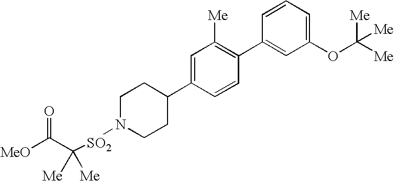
[MeO]C(=O)C([SO2]N1CCC(C2=CC([Me])=C(C3=CC(OC([Me])([Me])[Me])=CC=C3)C=C2)CC1)([Me])[Me]
